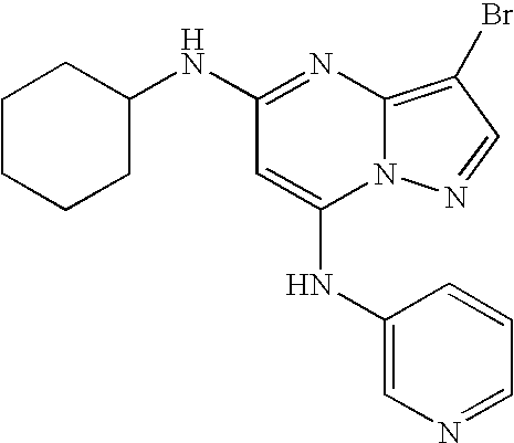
C1(NC2CCCCC2)=NC2=C(Br)C=NN2C(NC2=CN=CC=C2)=C1
